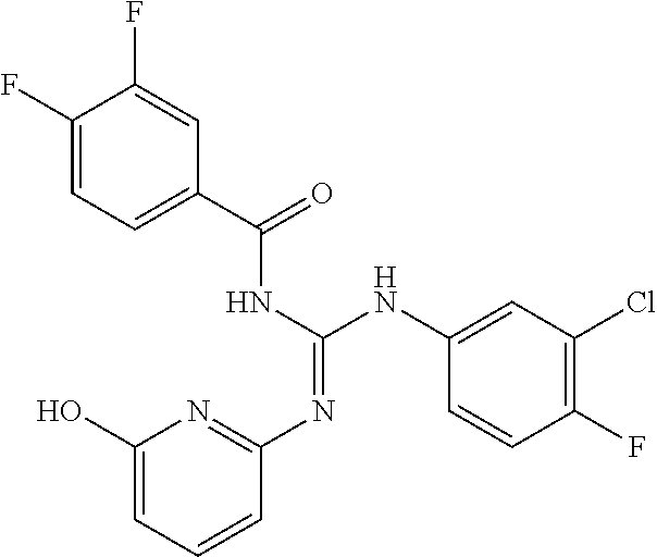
C1(O)=CC=CC(N=C(NC(C2=CC=C(F)C(F)=C2)=O)NC2=CC(Cl)=C(F)C=C2)=N1
